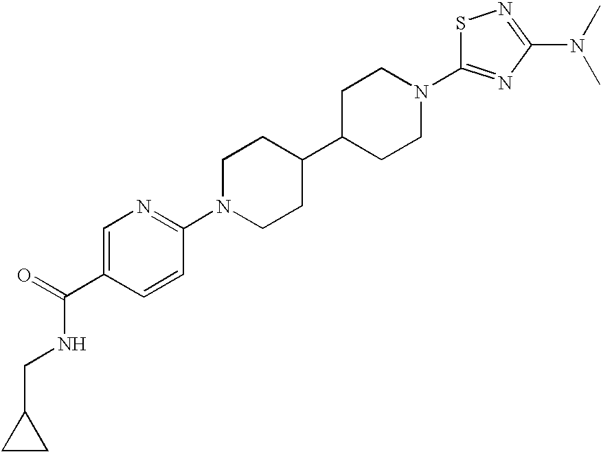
C1=C(C(=O)NCC2CC2)C=CC(N2CCC(C3CCN(C4=NC(N(C)C)=NS4)CC3)CC2)=N1
